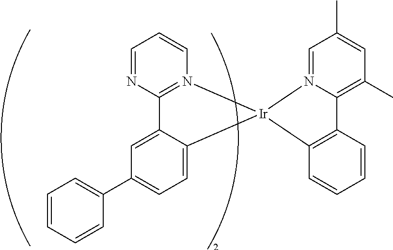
C12=N(C=CC=N1)[Ir]1(C3=CC=C(C4=CC=CC=C4)C=C23)C2=C(C3=C(C)C=C(C)C=N31)C=CC=C2
